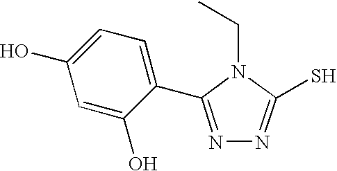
C(N1C(S)=NN=C1C1=CC=C(O)C=C1O)C
